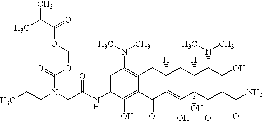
C(N(CC(NC1=CC(N(C)C)=C2C(=C1O)C(=O)C1=C(O)C3(O)C([H])(CC1([H])C2)C(N(C)C)C(O)=C(C(N)=O)C3=O)=O)CCC)(=O)OCOC(=O)C(C)C
